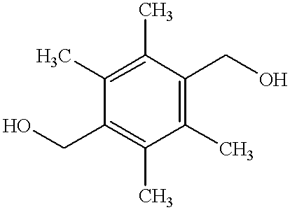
C1(CO)=C(C)C(C)=C(CO)C(C)=C1C
